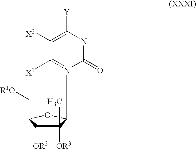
C1(=O)NC([Y])=C([X2])C([X1])=N1C1C(C)([OR3])C([OR2])C(C[R1O])O1
